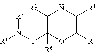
C1([R2])C([T]N([R1])[R2])([R6])OC([R5])C([R1])N1
